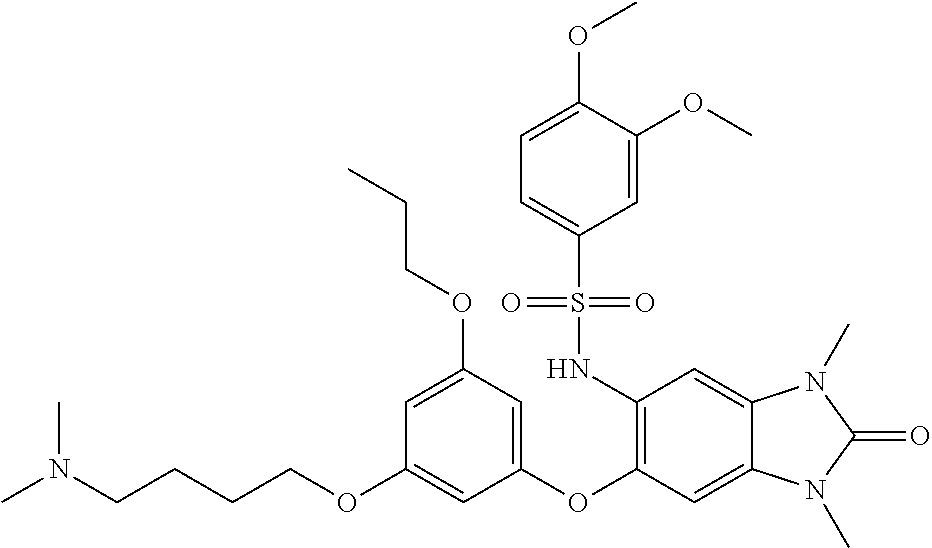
C(CCOC1=CC(OC2=C(NS(C3=CC=C(OC)C(OC)=C3)(=O)=O)C=C3C(=C2)N(C)C(=O)N3C)=CC(OCCC)=C1)CN(C)C
